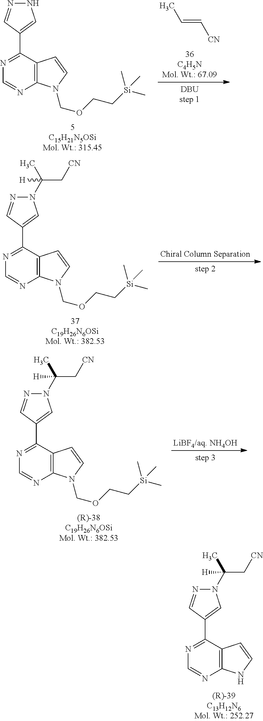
C1(C2=NC=NC3=C2C=CN3)=CN(C(C)(C[CN])[H])N=C1.C1(C2=NC=NC3=C2C=CN3COCC[Si](C)(C)C)=CNN=C1.CC=C[CN].C1(C2=NC=NC3=C2C=CN3COCC[Si](C)(C)C)=CN(C(C)(C[CN])[H])N=C1.C1(C2=NC=NC3=C2C=CN3COCC[Si](C)(C)C)=CN(C(C)(C[CN])[H])N=C1
